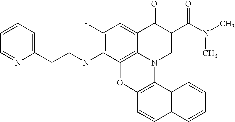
C1(F)=C(NCCC2=CC=CC=N2)C2=C3C(=C1)C(=O)C(C(N(C)C)=O)=CN3C1=C(O2)C=CC2=C1C=CC=C2
